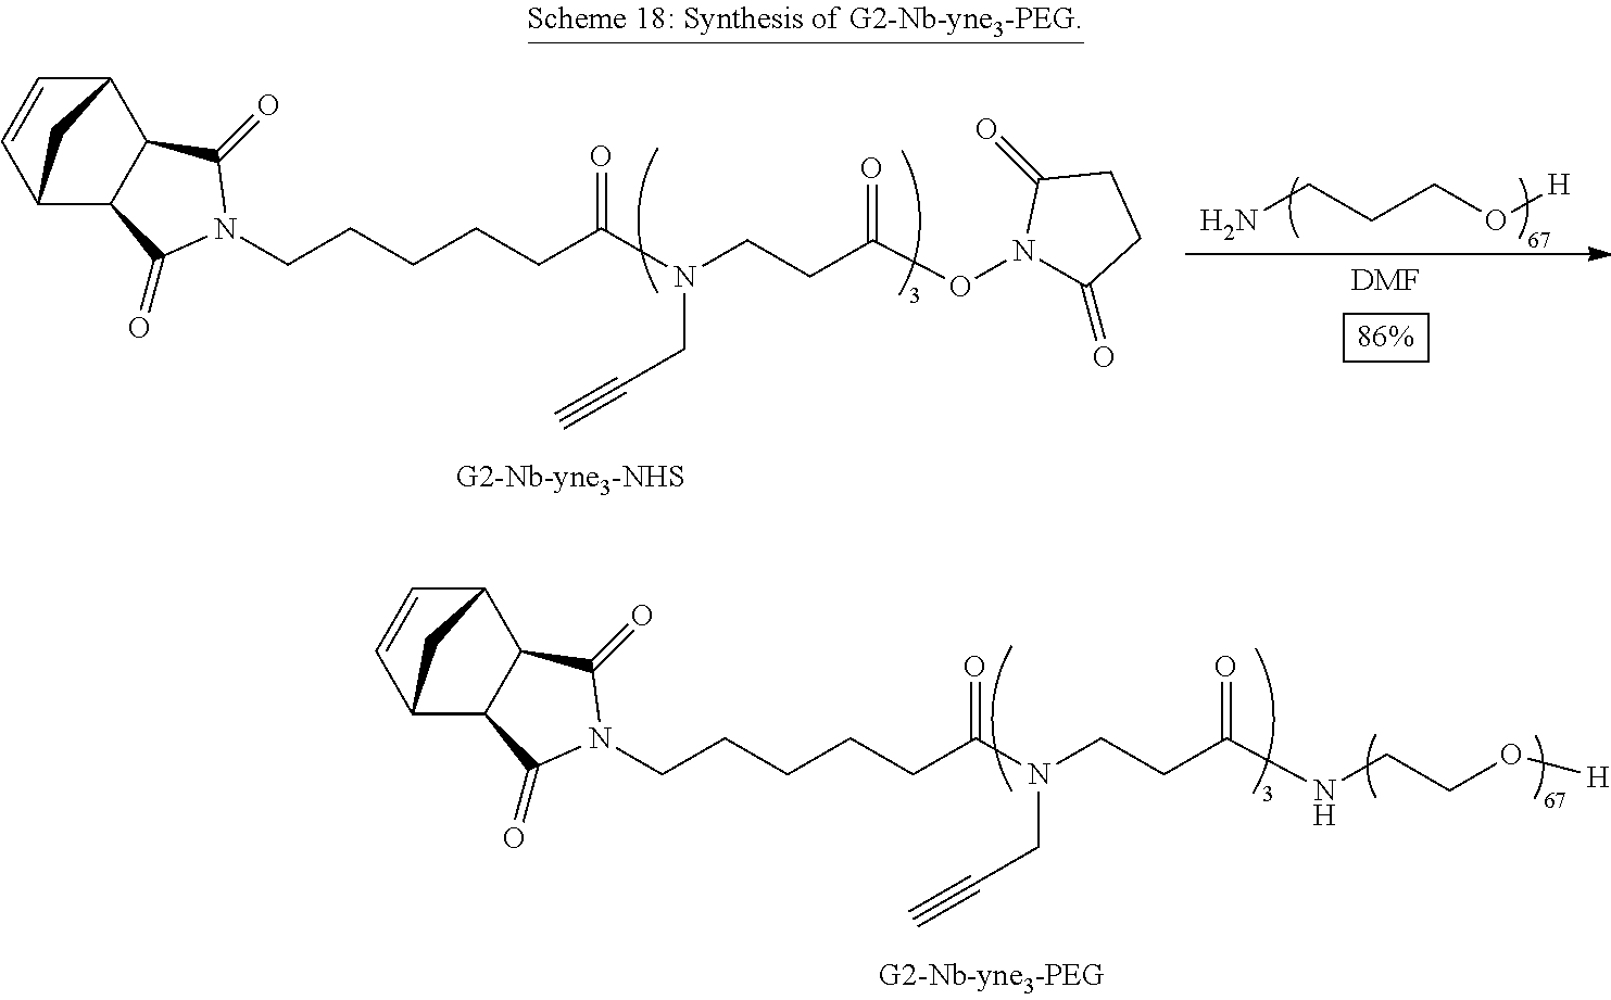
NCCCO[H].[DMF].C(CCCCC(N(CCC(ON1C(=O)CCC1=O)=O)CC#C)=O)N1C(=O)C2C(C3C=CC2C3)C1=O.C(CCCCC(N(CCC(NCCO[H])=O)CC#C)=O)N1C(=O)C2C(C3C=CC2C3)C1=O
